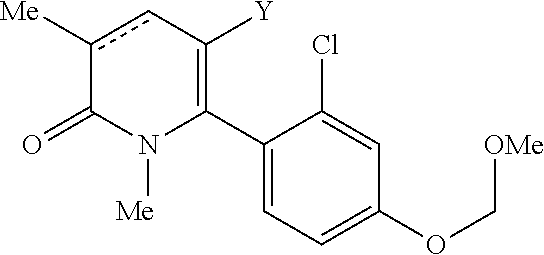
C1(C2=C([Y])cc([Me])C(=O)N2[Me])=CC=C(OC[OMe])C=C1Cl
